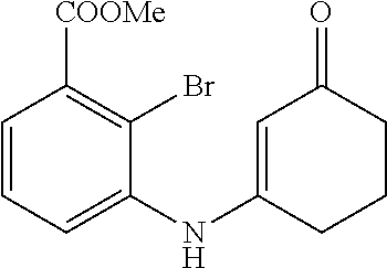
C1=CC=C(NC2=CC(=O)CCC2)C(Br)=C1[COOMe]
